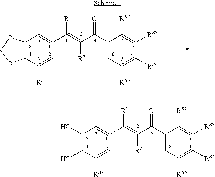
C1(O)=C(O)C([RA3])=CC(C(=C(C(C2=CC([RB5])=C([RB4])C([RB3])=C2[RB2])=O)[R2])[R1])=C1.C12=C(C([RA3])=CC(C(=C(C(C3=CC([RB5])=C([RB4])C([RB3])=C3[RB2])=O)[R2])[R1])=C1)OCO2
